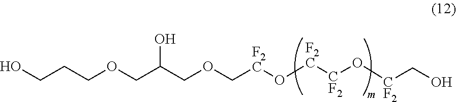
C(COC[F2C]O[F2C][CF2]O[CF2]CO)(COCCCO)O
